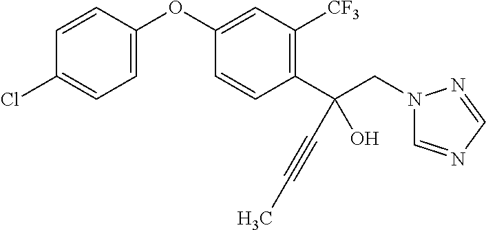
C1=C(OC2=CC([CF3])=C(C(CN3C=NC=N3)(O)C#CC)C=C2)C=CC(Cl)=C1
